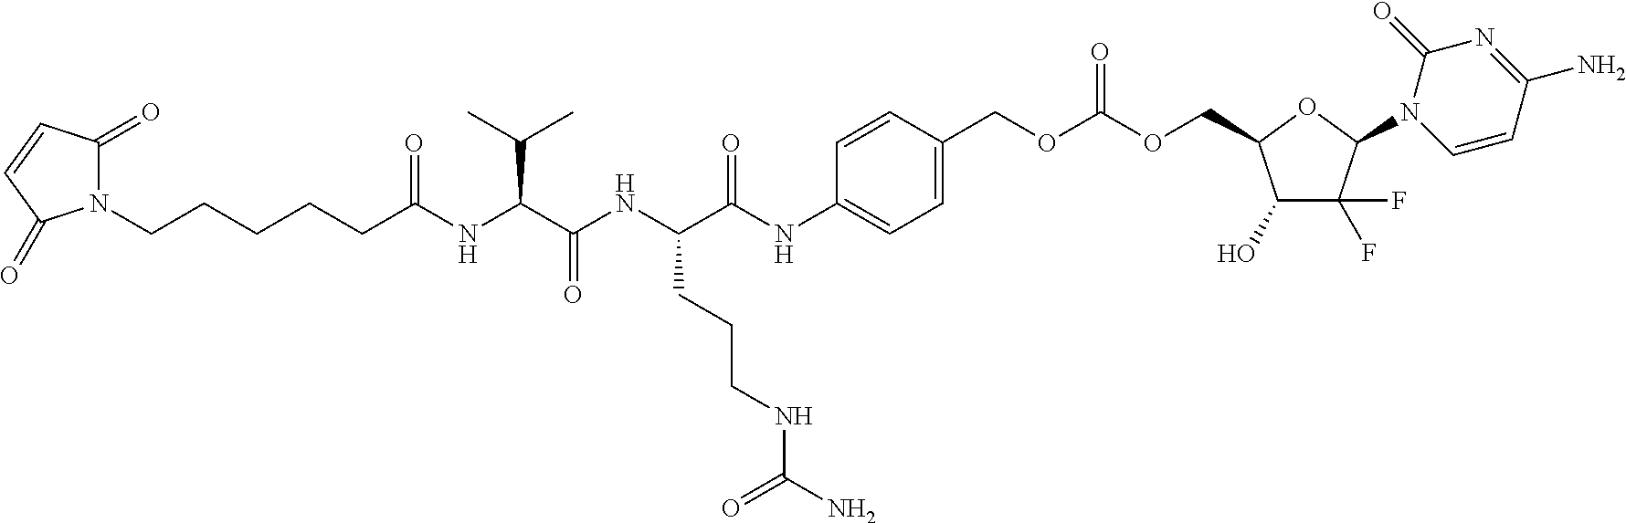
N1(CCCCCC(NC(C(NC(C(NC2=CC=C(COC(OCC3C(O)C(F)(F)C(N4C=CC(N)=NC4=O)O3)=O)C=C2)=O)CCCNC(N)=O)=O)C(C)C)=O)C(=O)C=CC1=O
